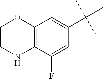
C1CNC2=C(O1)C=C(C(C)(C)C)C=C2F
